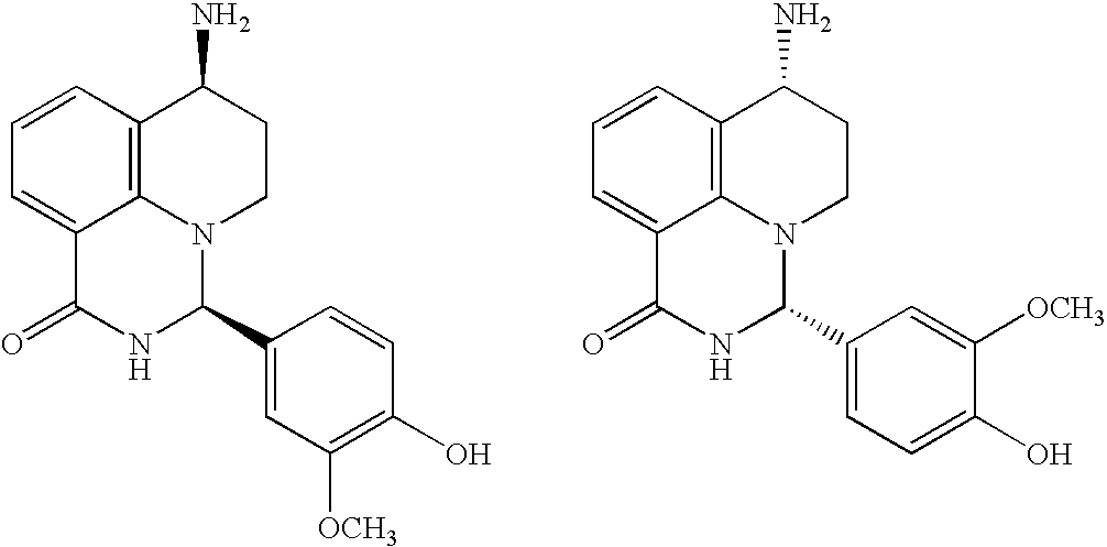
C1=CC2=C3C(=C1)C(=O)NC(C1=CC([OCH3])=C(O)C=C1)N3CCC2N.C1=CC2=C3C(=C1)C(=O)NC(C1=CC=C(O)C([OCH3])=C1)N3CCC2N
